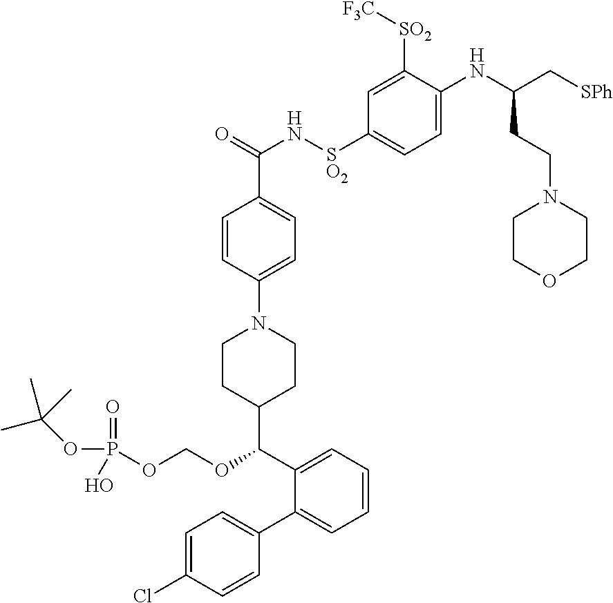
C1=C(Cl)C=CC(C2=CC=CC=C2C(OCOP(OC(C)(C)C)(=O)O)C2CCN(C3=CC=C(C(=O)N[SO2]C4=CC=C(NC(C[SPh])CCN5CCOCC5)C([SO2][F3C])=C4)C=C3)CC2)=C1
